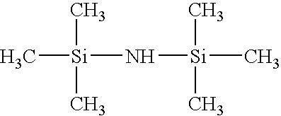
[Si](C)(C)(C)N[Si](C)(C)C
